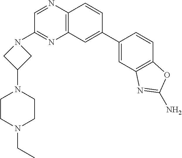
C1(C2=CC3=C(C=C2)N=CC(N2CC(N4CCN(CC)CC4)C2)=N3)=CC2=C(C=C1)OC(N)=N2
